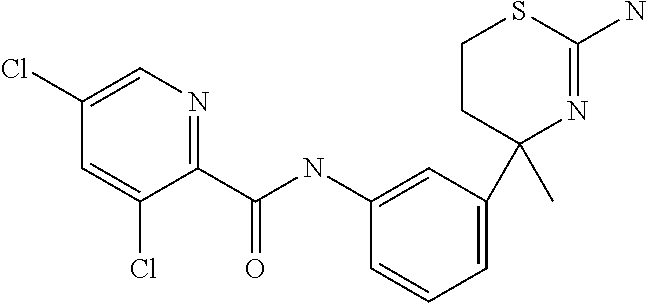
C1(C)(C2=CC=CC(NC(=O)C3=NC=C(Cl)C=C3Cl)=C2)N=C(N)SCC1
